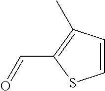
C1=CC(C)=C(C=O)S1
